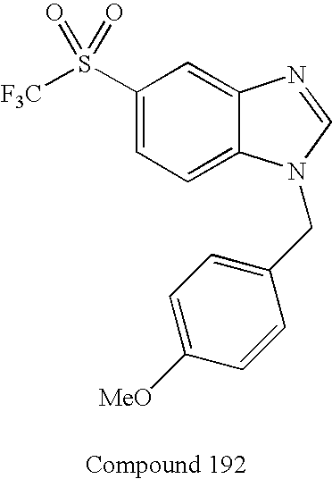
C1(S(=O)([F3C])=O)=CC=C2C(=C1)N=CN2CC1=CC=C([MeO])C=C1
